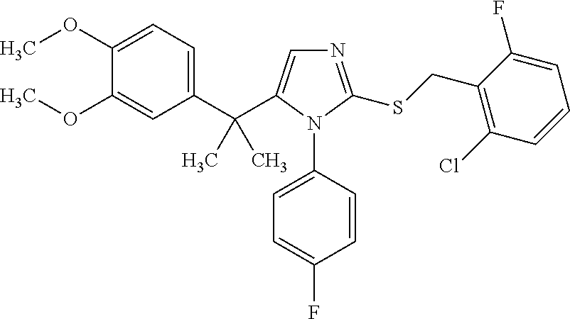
C1(OC)=CC=C(C(C2=CN=C(SCC3=C(Cl)C=CC=C3F)N2C2=CC=C(F)C=C2)(C)C)C=C1OC
